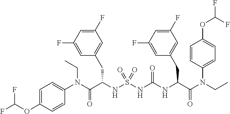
C1=C(OC(F)F)C=CC(N(C(C(NS(NC(NC(C(N(CC)C2=CC=C(OC(F)F)C=C2)=O)CC2=CC(F)=CC(F)=C2)=O)(=O)=O)CC2=CC(F)=CC(F)=C2)=O)CC)=C1
